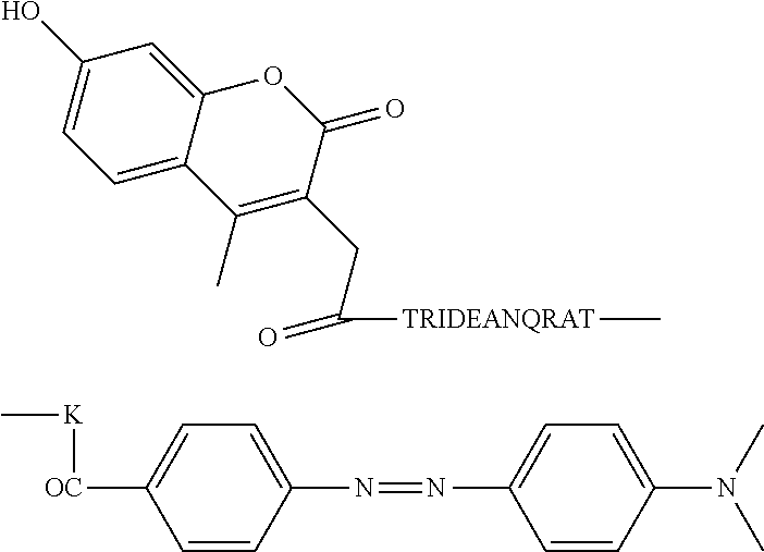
C12=CC=C(O)C=C1OC(=O)C(CC([TRIDEANQRAT]C)=O)=C2C.[OC](C1=CC=C(N=NC2=CC=C(N(C)C)C=C2)C=C1)[K]C
